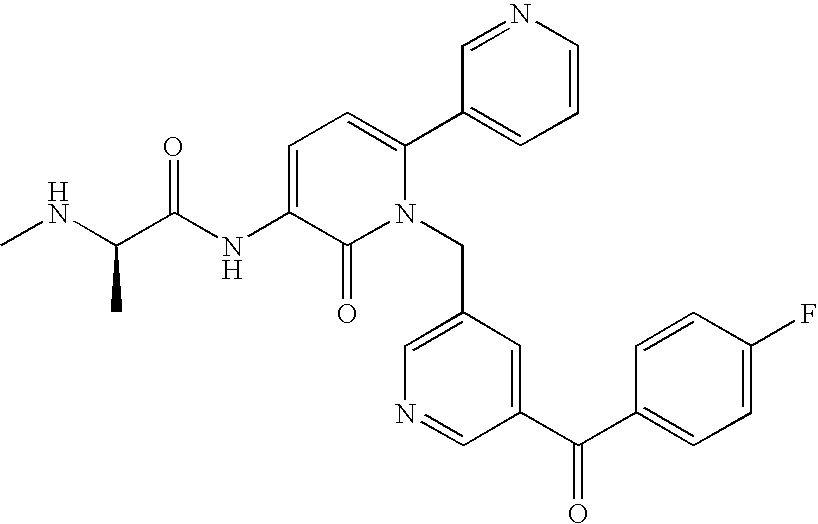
C1=C(NC(C(NC)C)=O)C(=O)N(CC2=CN=CC(C(C3=CC=C(F)C=C3)=O)=C2)C(C2=CC=CN=C2)=C1
